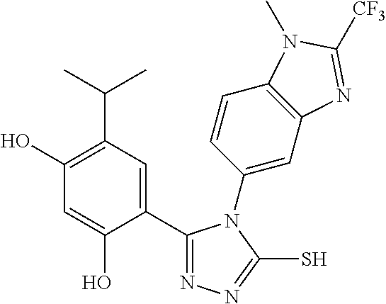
C1(C2=CC(C(C)C)=C(O)C=C2O)=NN=C(S)N1C1=CC2=C(C=C1)N(C)C([CF3])=N2
